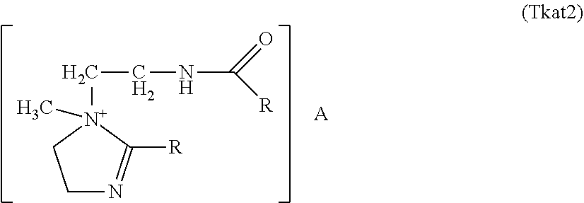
C1N=C([R])[N+](C)(CCNC([R])=O)C1.[A]
